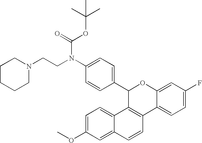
C1(C2=CC=C(N(CCN3CCCCC3)C(=O)OC(C)(C)C)C=C2)C2=C(C3=CC=C(F)C=C3O1)C=CC1=CC(OC)=CC=C21
